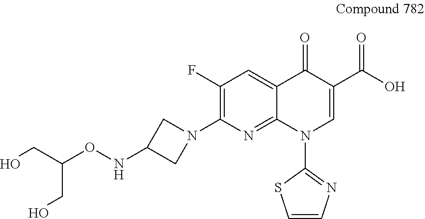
C1(F)=C(N2CC(NOC(CO)CO)C2)N=C2C(=C1)C(=O)C(C(O)=O)=CN2C1=NC=CS1
